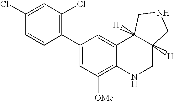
C1(C2=C(Cl)C=C(Cl)C=C2)=CC([OMe])=C2C(=C1)C1([H])C([H])(CN2)CNC1
